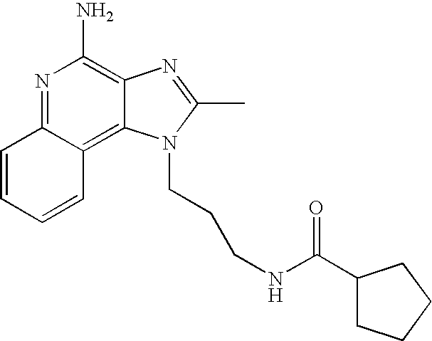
N1=C2C(=C3C(=C1N)N=C(C)N3CCCNC(C1CCCC1)=O)C=CC=C2
